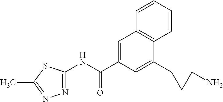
N1=C(NC(=O)C2=CC3=C(C(C4CC4N)=C2)C=CC=C3)SC(C)=N1
